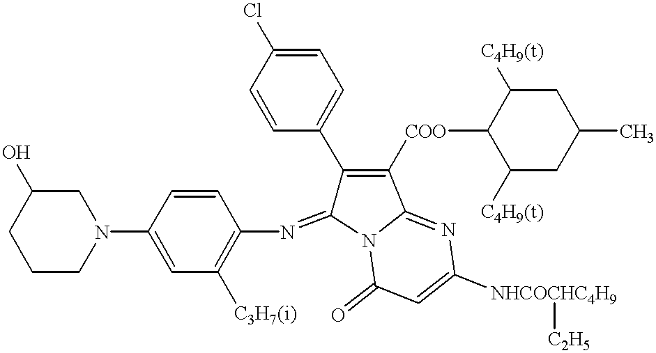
C1=CC(N2CC(O)CCC2)=CC([C3H7(i)])=C1N=C1C(C2=CC=C(Cl)C=C2)=C([COO]C2C([C4H9(t)])CC(C)CC2[C4H9(t)])C2=NC([NHCOCHC4H9][C2H5])=CC(=O)N12
